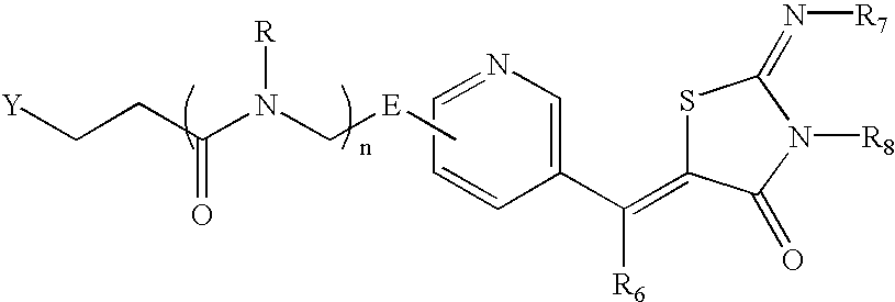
S1C(=C([R6])C2=CN=CC=C2)C(=O)N([R8])C1=N[R7].C[E]CN(C(CC[Y])=O)[R]
